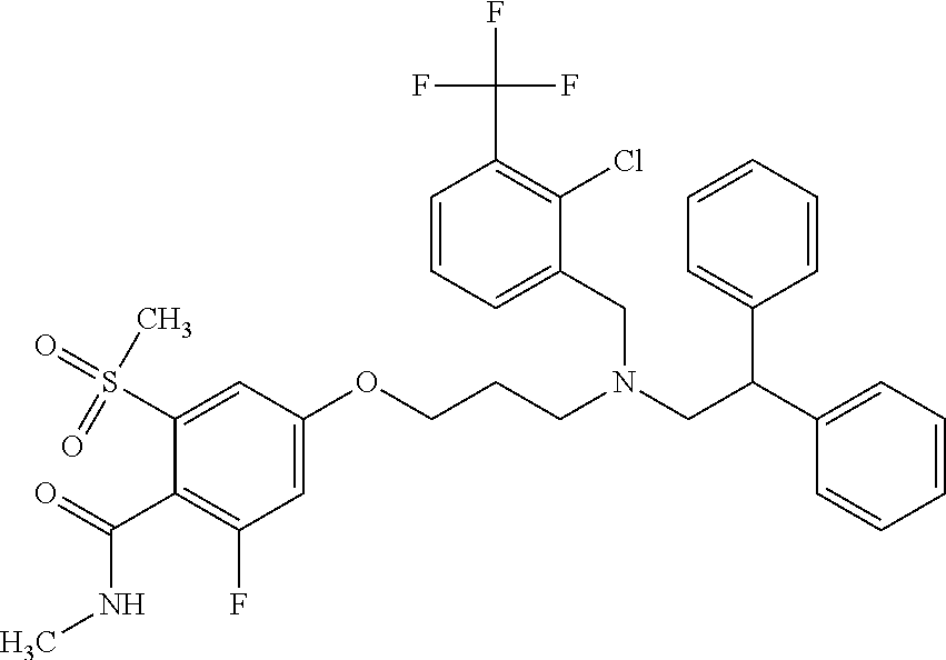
C1=CC=CC(C(C2=CC=CC=C2)CN(CC2=CC=CC(C(F)(F)F)=C2Cl)CCCOC2=CC(F)=C(C(=O)NC)C(S(=O)(C)=O)=C2)=C1
